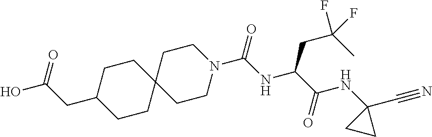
C12(CCN(C(NC(C(NC3(C#N)CC3)=O)CC(C)(F)F)=O)CC1)CCC(CC(=O)O)CC2
